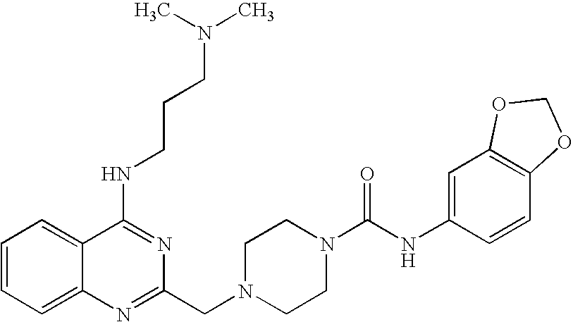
C1=CC=C2C(=C1)C(NCCCN(C)C)=NC(CN1CCN(C(NC3=CC4=C(C=C3)OCO4)=O)CC1)=N2
